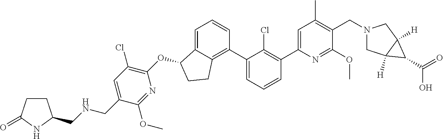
O(C1C2=CC=CC(C3=CC=CC(C4=CC(C)=C(CN5CC6([H])C([H])(C5)C6C(=O)O)C(OC)=N4)=C3Cl)=C2CC1)C1=C(Cl)C=C(CNCC2CCC(=O)N2)C(OC)=N1
